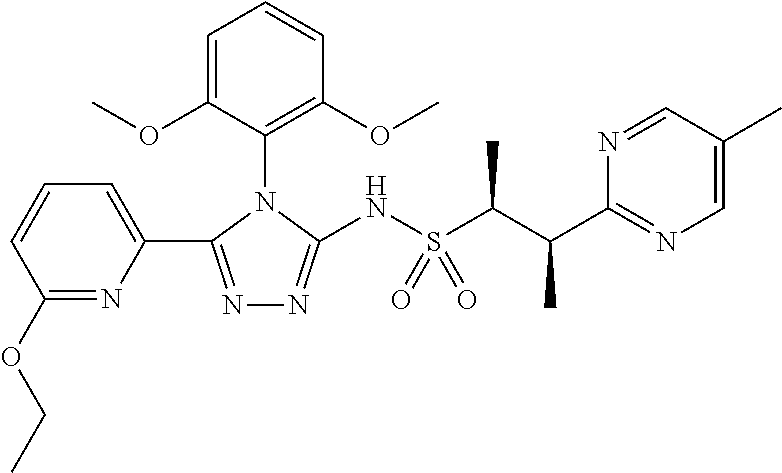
C1(OCC)=NC(C2=NN=C(NS(C(C(C3=NC=C(C)C=N3)C)C)(=O)=O)N2C2=C(OC)C=CC=C2OC)=CC=C1
